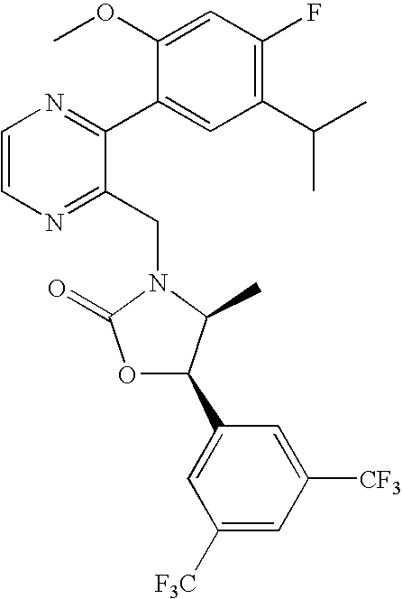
O1C(C2=CC([F3C])=CC([CF3])=C2)C(C)N(CC2=NC=CN=C2C2=CC(C(C)C)=C(F)C=C2OC)C1=O
